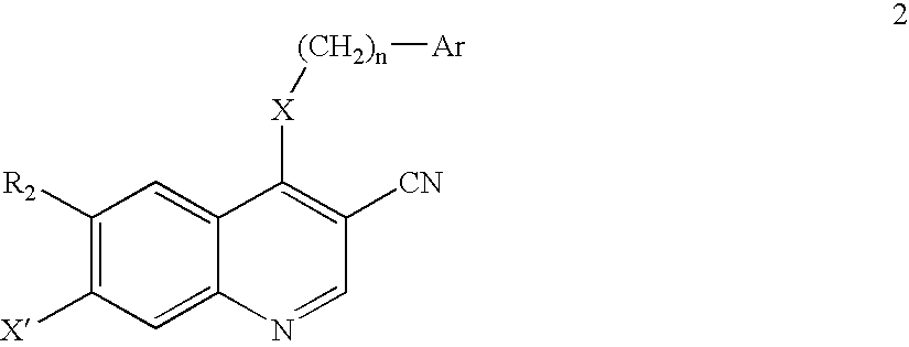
C1([X])=C([R2])C=C2C(=C1)N=CC([CN])=C2[X][(CH2)n][Ar]
